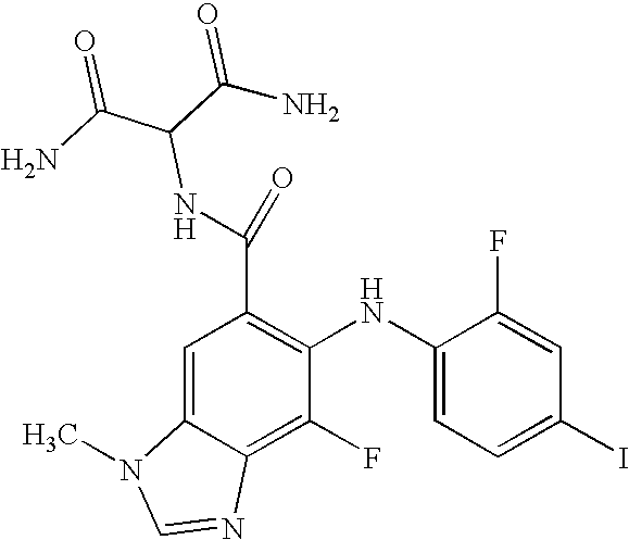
C(C1=C(NC2=CC=C(I)C=C2F)C(F)=C2C(=C1)N(C)C=N2)(=O)NC(C(N)=O)C(=O)N
